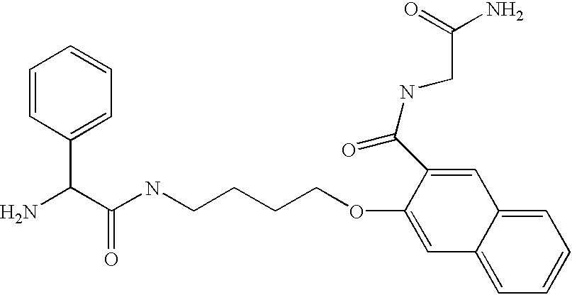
NC(C(NCCCCOC1=CC2=CC=CC=C2C=C1C(NCC(=O)N)=O)=O)C1=CC=CC=C1
